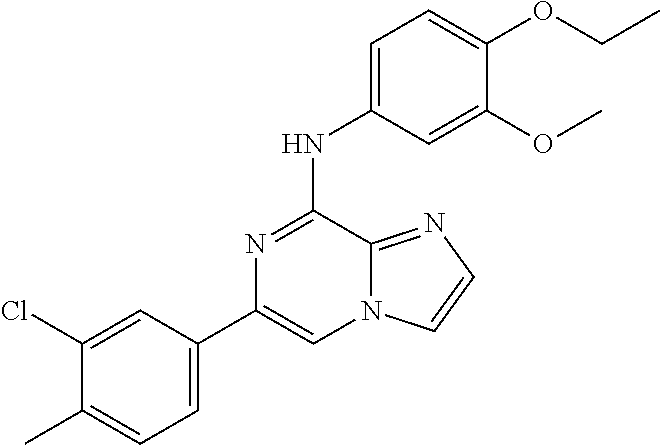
C1(Cl)=CC(C2=CN3C(=NC=C3)C(NC3=CC=C(OCC)C(OC)=C3)=N2)=CC=C1C
